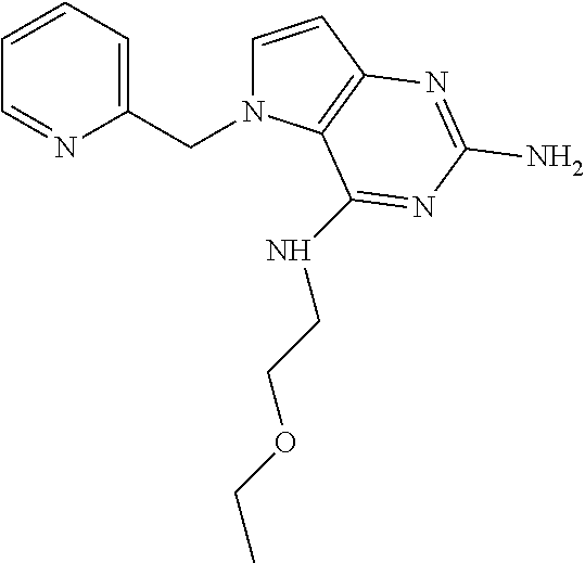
C1=CC2=C(N1CC1=CC=CC=N1)C(NCCOCC)=NC(N)=N2
